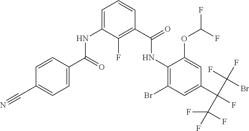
C1=CC(C(NC2=CC=CC(C(NC3=C(Br)C=C(C(F)(C(F)(Br)F)C(F)(F)F)C=C3OC(F)F)=O)=C2F)=O)=CC=C1C#N
